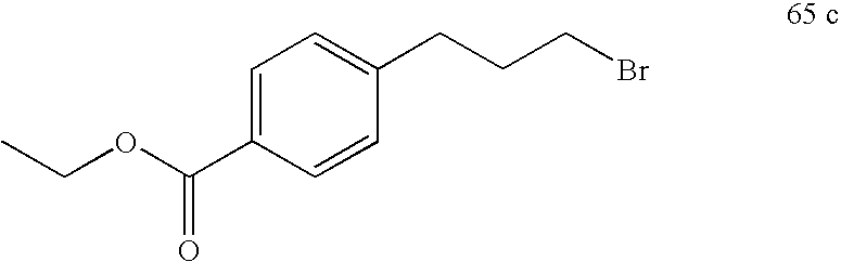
C1=C(C(OCC)=O)C=CC(CCCBr)=C1
